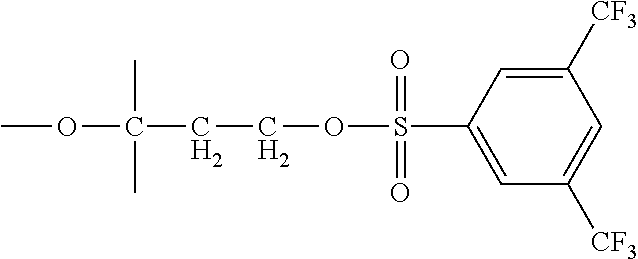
C1([CF3])=CC(S(OCCC(OC)(C)C)(=O)=O)=CC([CF3])=C1
